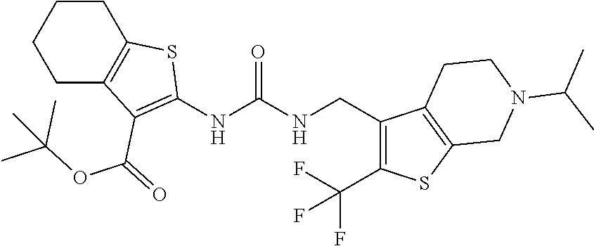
C1C2=C(CCC1)SC(NC(NCC1=C(C(F)(F)F)SC3=C1CCN(C(C)C)C3)=O)=C2C(=O)OC(C)(C)C
